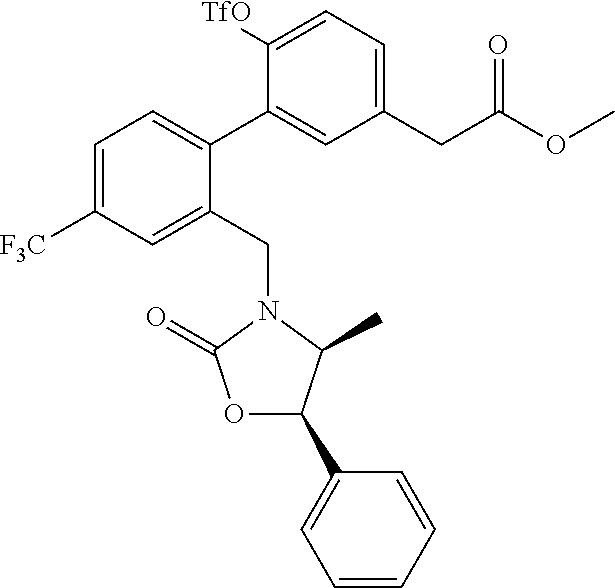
C1=C([F3C])C=C(CN2C(=O)OC(C3=CC=CC=C3)C2C)C(C2=CC(CC(OC)=O)=CC=C2[TfO])=C1
